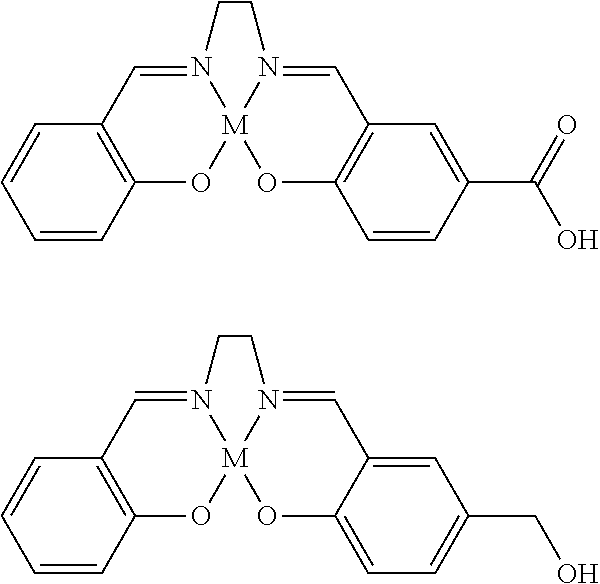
C1=CC=CC2=C1C=N1[M]3(O2)OC2=C(C=N3CC1)C=C(C(=O)O)C=C2.C1=CC=CC2=C1C=N1[M]3(O2)OC2=CC=C(CO)C=C2C=N3CC1
